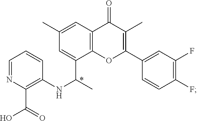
C1=NC(C(O)=O)=C(NC(C)C2=CC(C)=CC3=C2OC(C2=CC(F)=C(F)C=C2)=C(C)C3=O)C=C1
